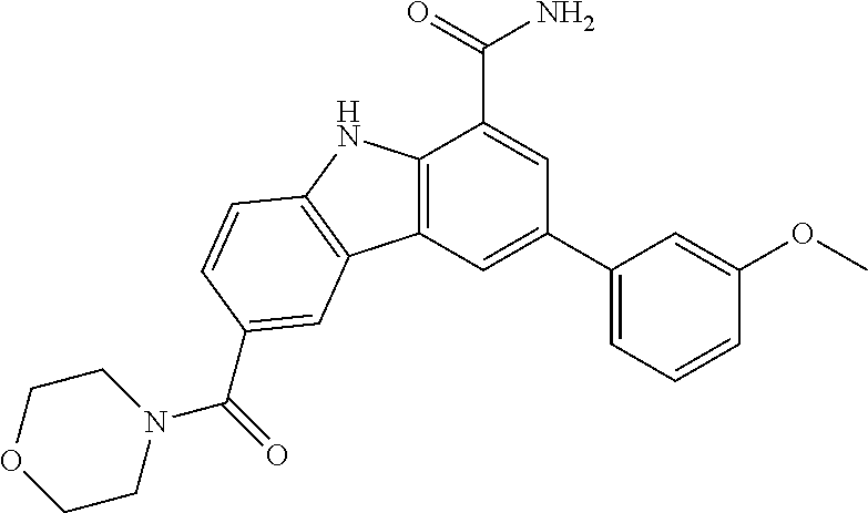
C12=C(C=C(C3=CC=CC(OC)=C3)C=C1C(=O)N)C1=C(N2)C=CC(C(N2CCOCC2)=O)=C1
